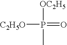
P([OC2H5])([C2H5O])(=O)C
